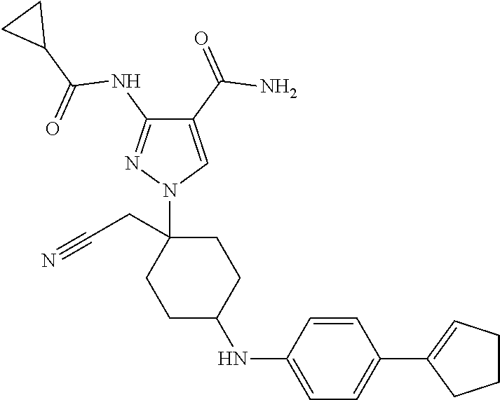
C1C(NC2=CC=C(C3=CCCC3)C=C2)CCC(CC#N)(N2C=C(C(=O)N)C(NC(C3CC3)=O)=N2)C1
